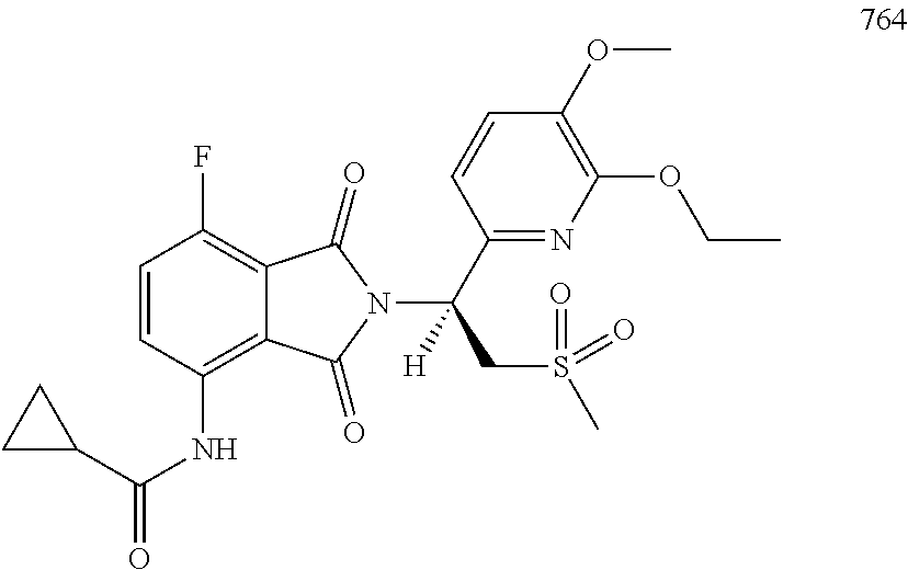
C1=CC(NC(=O)C2CC2)=C2C(=C1F)C(=O)N(C(C1=NC(OCC)=C(OC)C=C1)(CS(C)(=O)=O)[H])C2=O
